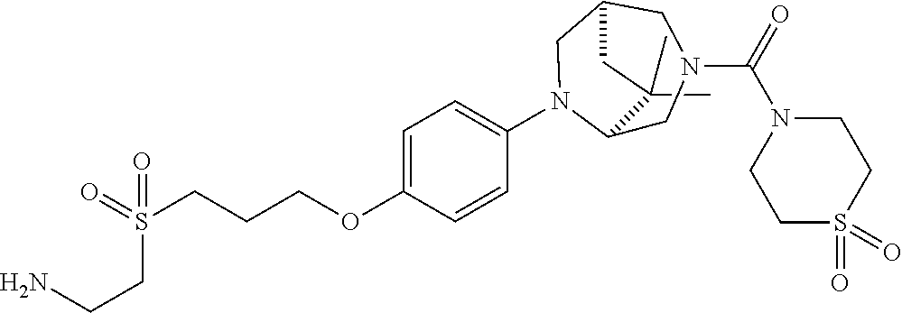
C1(C)(C)C2CN(C(=O)N3CCS(=O)(=O)CC3)CC(CN2C2=CC=C(OCCCS(=O)(CCN)=O)C=C2)C1
